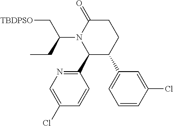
C1(C2=NC=C(Cl)C=C2)C(C2=CC=CC(Cl)=C2)CCC(=O)N1C(CC)C[TBDPSO]
